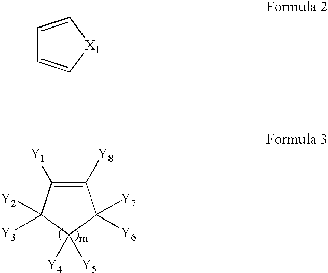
C1=C[X1]C=C1.C1([Y8])=C([Y1])C([Y2])([Y3])C([Y4])([Y5])C1([Y7])[Y6]
